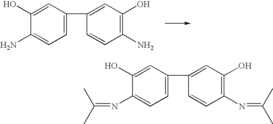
C1=C(C2=CC(O)=C(N)C=C2)C=C(O)C(N)=C1.C1=C(C2=CC(O)=C(N=C(C)C)C=C2)C=C(O)C(N=C(C)C)=C1
